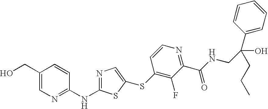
C1(CO)=CN=C(NC2=NC=C(SC3=C(F)C(C(NCC(O)(C4=CC=CC=C4)CCC)=O)=NC=C3)S2)C=C1
